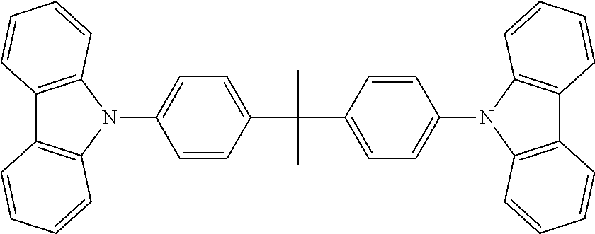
C1=C(C(C)(C2=CC=C(N3C4=C(C5=C3C=CC=C5)C=CC=C4)C=C2)C)C=CC(N2C3=C(C4=C2C=CC=C4)C=CC=C3)=C1
